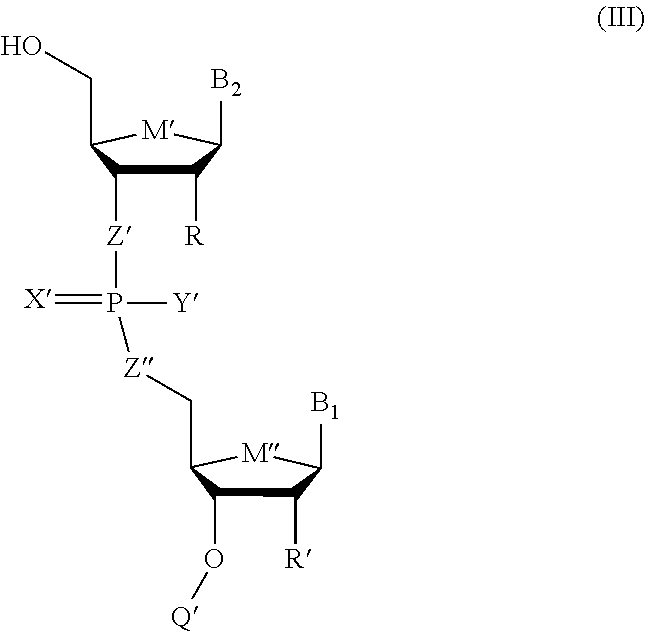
C1([R])C([Z]P(=[X])([Y])[Z]CC2C(O[Q])C([R])C([B1])[M]2)C(CO)[M]C1[B2]
